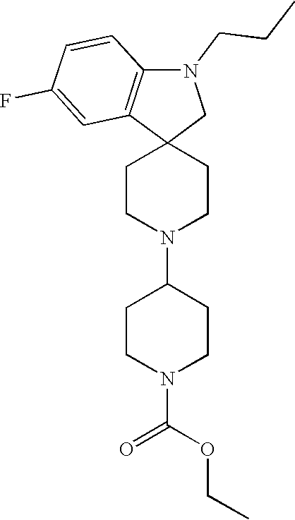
C1CN(C2CCN(C(=O)OCC)CC2)CCC12CN(CCC)C1=C2C=C(F)C=C1
